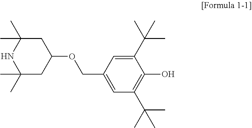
N1C(C)(C)CC(OCC2=CC(C(C)(C)C)=C(O)C(C(C)(C)C)=C2)CC1(C)C
